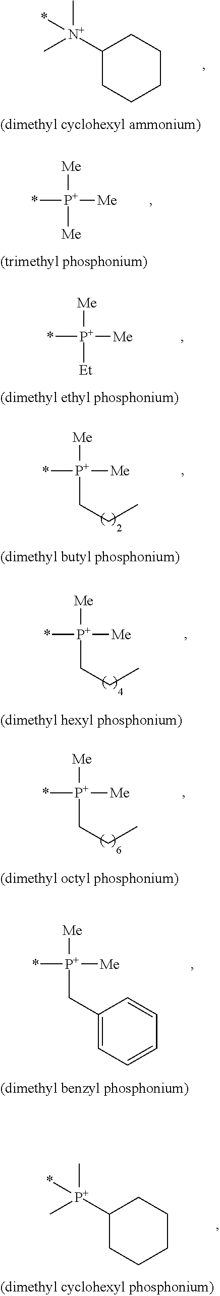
C1([N+](C)(C)*)CCCCC1.*[P+]([Me])([Me])[Me].*[P+]([Me])([Et])[Me].*[P+]([Me])([Me])CCC.*[P+]([Me])([Me])CCC.*[P+]([Me])([Me])CCC.*[P+]([Me])([Me])CC1=CC=CC=C1.C1([P+](*)(C)C)CCCCC1
